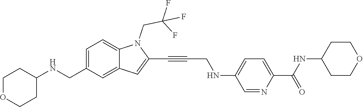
C1OCCC(NCC2=CC=C3C(=C2)C=C(C#CCNC2=CC=C(C(NC4CCOCC4)=O)N=C2)N3CC(F)(F)F)C1
